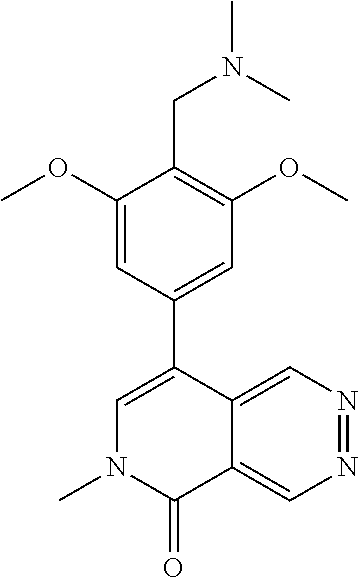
N1(C)C(=O)C2=CN=NC=C2C(C2=CC(OC)=C(CN(C)C)C(OC)=C2)=C1
